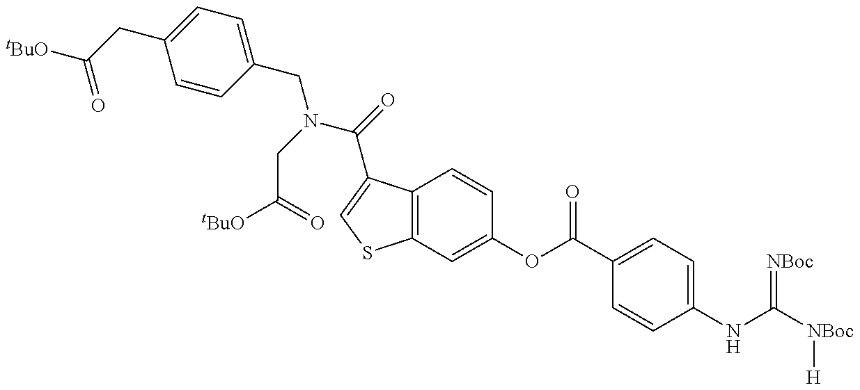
[tBuO]C(CC1=CC=C(CN(C(=O)C2=CSC3=C2C=CC(OC(C2=CC=C(NC([NBoc][H])=[NBoc])C=C2)=O)=C3)CC([tBuO])=O)C=C1)=O
